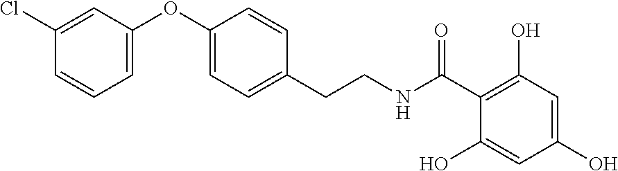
C1(OC2=CC=CC(Cl)=C2)=CC=C(CCNC(C2=C(O)C=C(O)C=C2O)=O)C=C1
